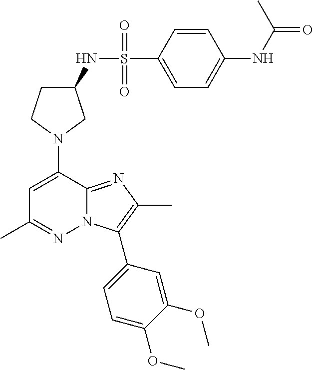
N1(C2=CC(C)=NN3C2=NC(C)=C3C2=CC=C(OC)C(OC)=C2)CC(NS(C2=CC=C(NC(=O)C)C=C2)(=O)=O)CC1
